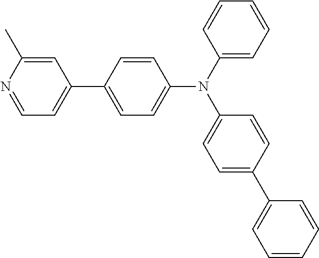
C1=C(C)N=CC=C1C1=CC=C(N(C2=CC=CC=C2)C2=CC=C(C3=CC=CC=C3)C=C2)C=C1
